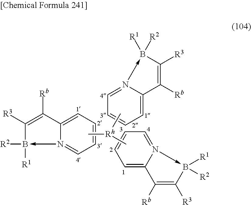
C1=C2N(->B([R2])([R1])C([R3])=C2[Rb])=CC=C1.C1=C2N(->B([R1])([R2])C([R3])=C2[Rb])=CC=C1.C[Rh](C)C.C1=C2N(->B([R2])([R1])C([R3])=C2[Rb])=CC=C1
